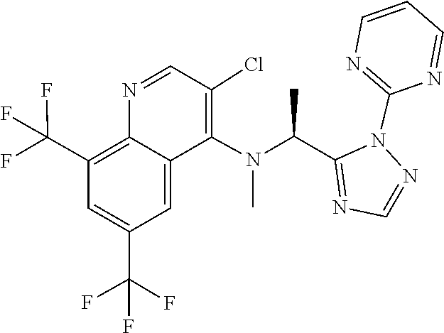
FC(F)(C1=CC(C(F)(F)F)=C2C(=C1)C(N(C(C1=NC=NN1C1=NC=CC=N1)C)C)=C(Cl)C=N2)F
